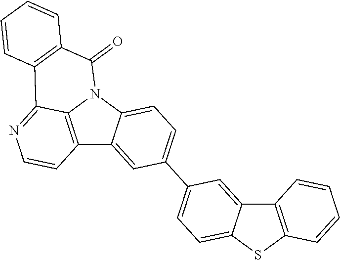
C12=C3N(C4=CC=C(C5=CC=C6C(=C5)C5=C(S6)C=CC=C5)C=C14)C(=O)C1=C(C3=NC=C2)C=CC=C1
